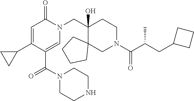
N1(CC2(O)C3(CN(C(=O)C(CC4CCC4)C)CC2)CCCC3)C(=O)C=C(C2CC2)C(C(=O)N2CCNCC2)=C1
